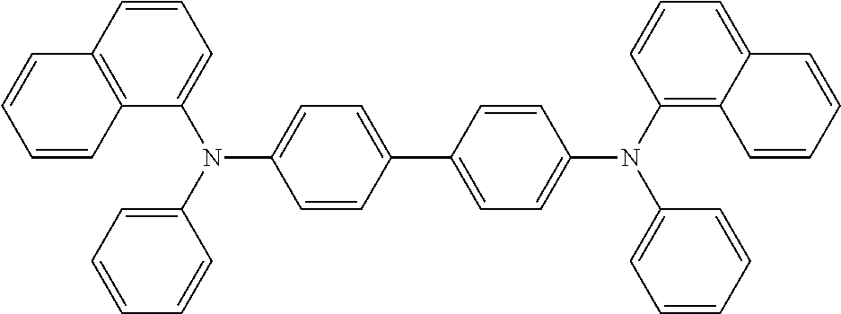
C1(C2=CC=C(N(C3=CC=CC=C3)C3=C4C(=CC=C3)C=CC=C4)C=C2)=CC=C(N(C2=CC=CC=C2)C2=CC=CC3=C2C=CC=C3)C=C1
